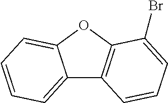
C12=CC=CC=C1OC1=C2C=CC=C1Br
